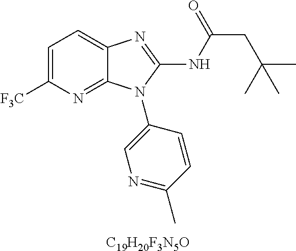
C1=C([F3C])N=C2C(=C1)N=C(NC(CC(C)(C)C)=O)N2C1=CN=C(C)C=C1.[C19H20F3N5O]
